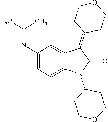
C1COCCC1N1C(=O)C(=C2CCOCC2)C2=CC(NC(C)C)=CC=C12
